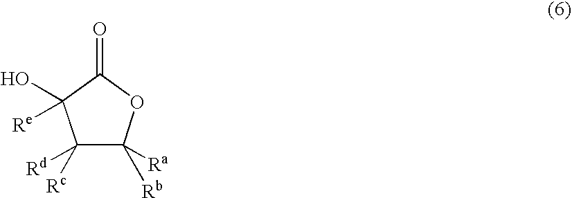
C1([Rc])([Rd])C([Rb])([Ra])OC(=O)C1([Re])O
